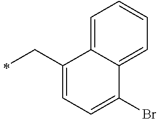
C1(CC)=CC=C(Br)C2=CC=CC=C12
